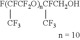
[F(CFCF2O)nCFCH2OH]([CF3])[CF3]
